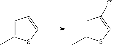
C1(C)=CC=CS1.C1(C)=CC(Cl)=C(C)S1
